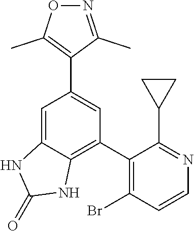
C1(C2=C(Br)C=CN=C2C2CC2)=C2C(=CC(C3=C(C)ON=C3C)=C1)NC(=O)N2
